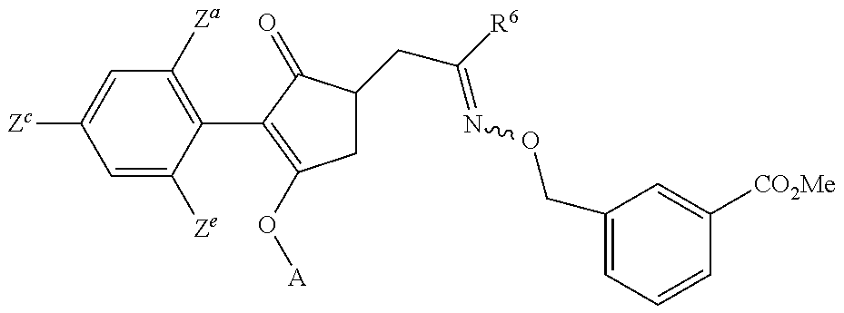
C1=C([Ze])C(C2=C(O[A])CC(CC(=NOCC3=CC=CC([CO2Me])=C3)[R6])C2=O)=C([Za])C=C1[Zc]
